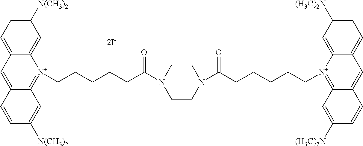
C12=CC3=CC=C([N(CH3)2])C=C3[N+](CCCCCC(N3CCN(C(CCCCC[N+]4=C5C(=CC6=CC=C([(H3C)2N])C=C64)C=CC([(H3C)2N])=C5)=O)CC3)=O)=C1C=C([N(CH3)2])C=C2
